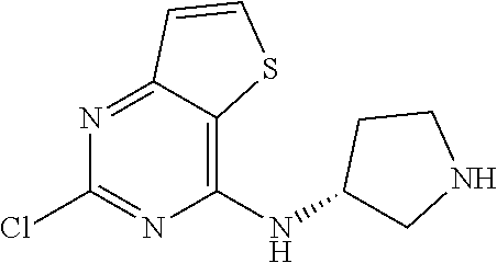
C12=NC(Cl)=NC(NC3CNCC3)=C1SC=C2
